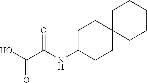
C12(CCC(NC(C(O)=O)=O)CC1)CCCCC2
